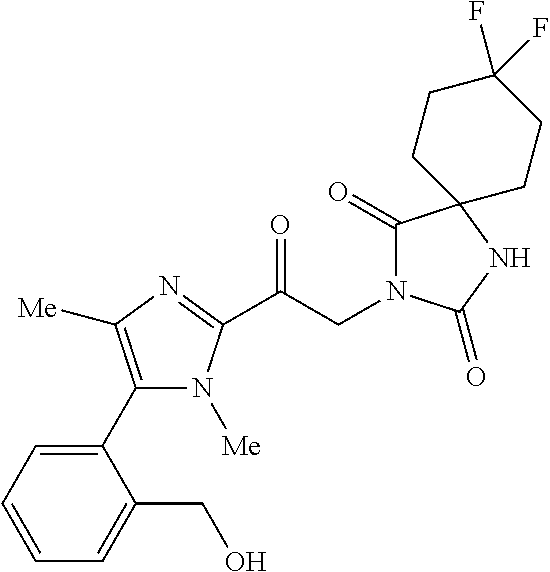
C1(C2=CC=CC=C2CO)=C([Me])N=C(C(CN2C(=O)C3(NC2=O)CCC(F)(F)CC3)=O)N1[Me]
